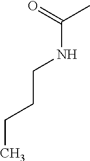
N(C(=O)C)CCCC
